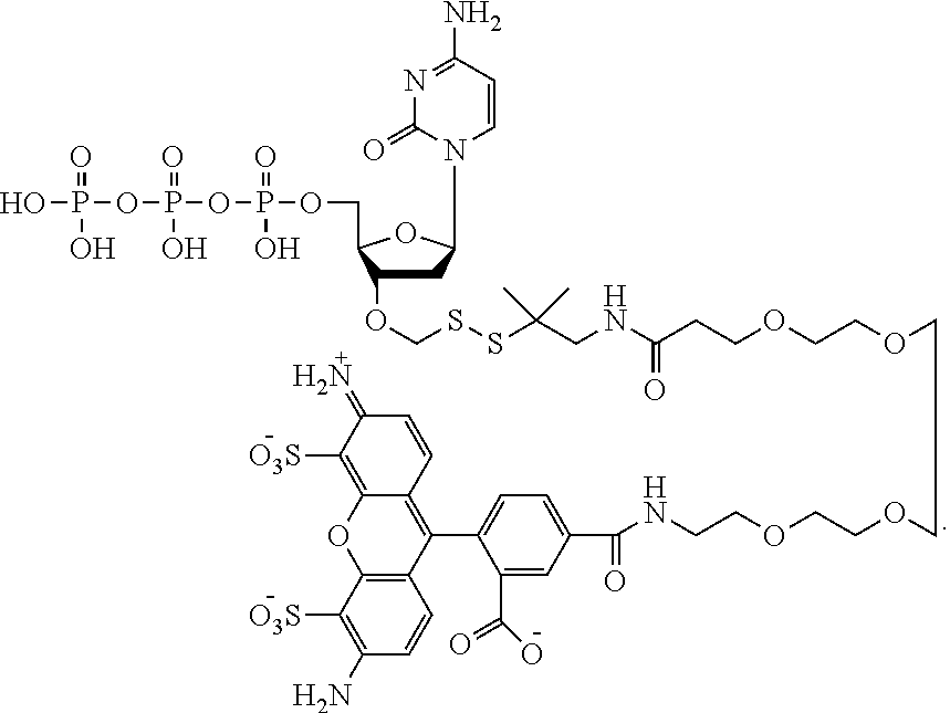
C1C(OCSSC(CNC(CCOCCOCCOCCOCCNC(C2=CC=C(C3=C4C(=C([O3S])C(=N)C=C4)OC4=C3C=CC(N)=C4[O3S])C(C(=O)O)=C2)=O)=O)(C)C)C(COP(OP(OP(O)(=O)O)(=O)O)(=O)O)OC1N1C(=O)N=C(N)C=C1
